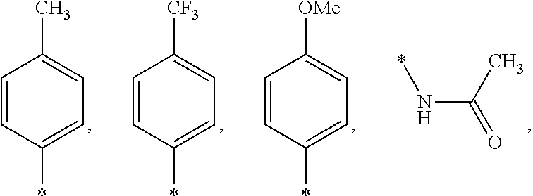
N(C(C)=O)*.C1=CC(*)=CC=C1[OMe].C1=CC(*)=CC=C1[CF3].C1=CC(*)=CC=C1C
